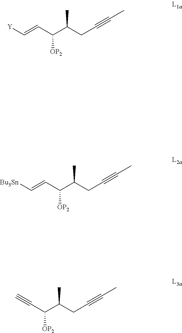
[Y]C=CC(C(CC#CC)C)[OP2].[Bu3Sn]C=CC(C(CC#CC)C)[OP2].C(C(C(CC#CC)C)[OP2])#C
